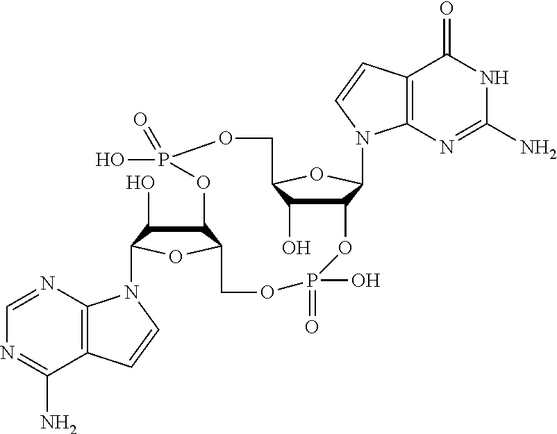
C12C(O)C(OC1N1C3=C(C(=O)NC(N)=N3)C=C1)COP(O)(=O)OC1C(O)C(N3C4=C(C(N)=NC=N4)C=C3)OC1COP(=O)(O)O2
